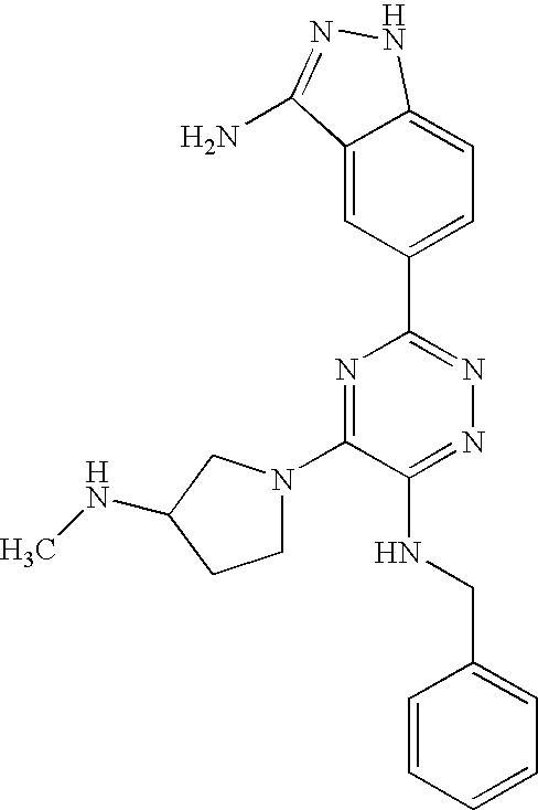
C1=C2C(=CC(C3=NN=C(NCC4=CC=CC=C4)C(N4CCC(NC)C4)=N3)=C1)C(N)=NN2
